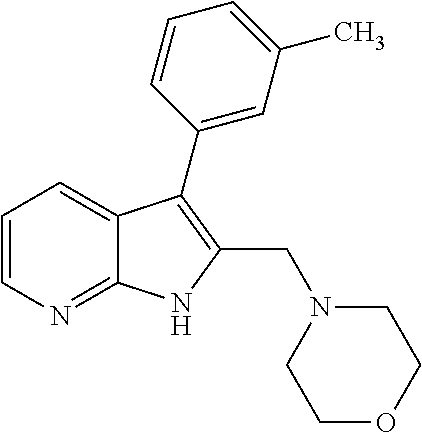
C1=CN=C2C(=C1)C(C1=CC(C)=CC=C1)=C(CN1CCOCC1)N2
